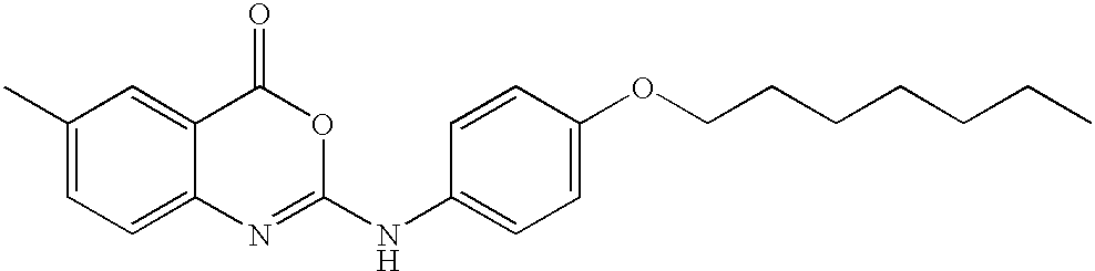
C1(C)=CC=C2C(=C1)C(=O)OC(NC1=CC=C(OCCCCCCC)C=C1)=N2
